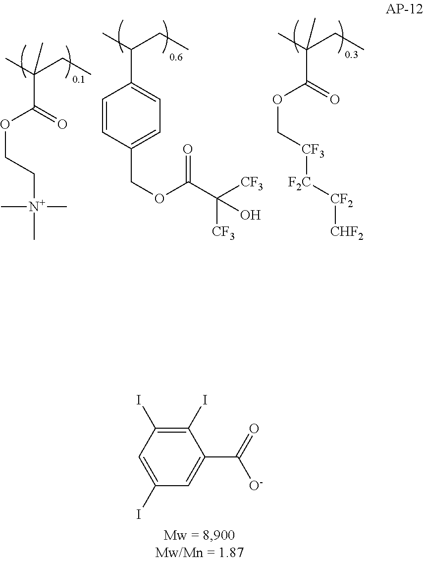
CC(CC)C1=CC=C(COC(C([CF3])([CF3])O)=O)C=C1.CC(CC)(C(OC[CF3][F2C][CF2][CHF2])=O)C.CC(CC)(C(OCC[N+](C)(C)C)=O)C.C1(I)=C(I)C=C(I)C=C1C(=O)[O-]
